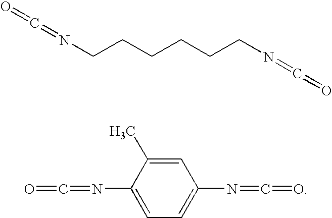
C(CCCCCN=C=O)N=C=O.C1=C(N=C=O)C(C)=CC(N=C=O)=C1
